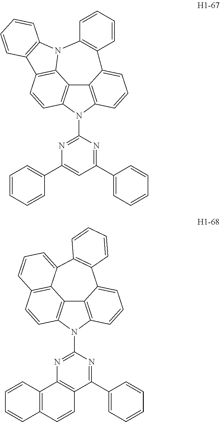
C12=C3C=CC=C1C1=C(N4C5=C(C=CC(=C25)N3C2=NC(C3=CC=CC=C3)=CC(C3=CC=CC=C3)=N2)C2=C4C=CC=C2)C=CC=C1.N1=C(N2C3=C4C5=C2C=CC=C5C2=C(C5=CC=CC(=C45)C=C3)C=CC=C2)N=C(C2=CC=CC=C2)C2=C1C1=C(C=C2)C=CC=C1
